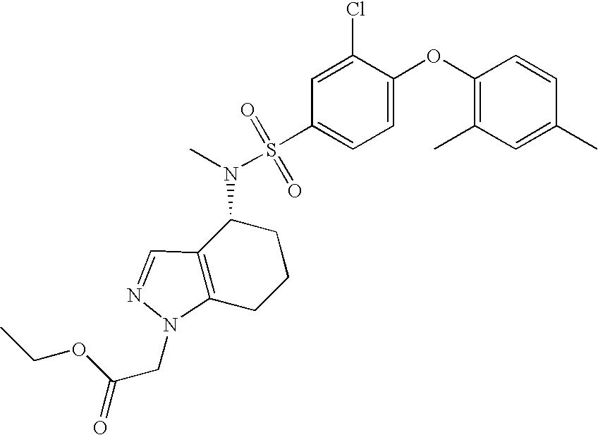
C1(OC2=CC=C(S(N(C)C3C4=C(CCC3)N(CC(=O)OCC)N=C4)(=O)=O)C=C2Cl)=C(C)C=C(C)C=C1
